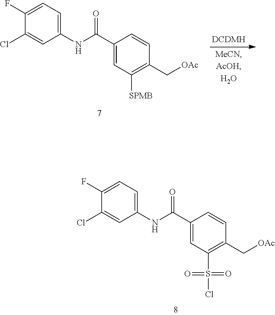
C1(NC(C2=CC([SPMB])=C(C[OAc])C=C2)=O)=CC=C(F)C(Cl)=C1.C1(NC(C2=CC(S(=O)(Cl)=O)=C(C[OAc])C=C2)=O)=CC=C(F)C(Cl)=C1
